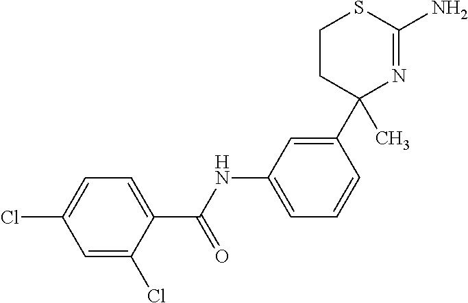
C1CC(C2=CC(NC(C3=CC=C(Cl)C=C3Cl)=O)=CC=C2)(C)N=C(N)S1
